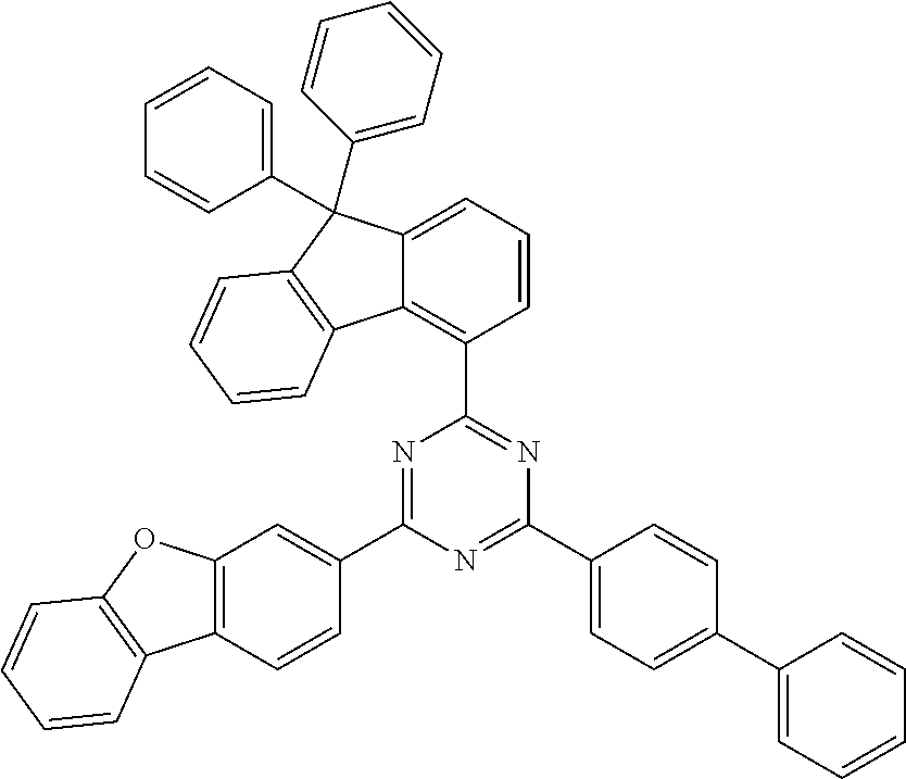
N1=C(C2=CC3=C(C=C2)C2=C(O3)C=CC=C2)N=C(C2=CC=C(C3=CC=CC=C3)C=C2)N=C1C1=C2C(=CC=C1)C(C1=CC=CC=C1)(C1=CC=CC=C1)C1=C2C=CC=C1
